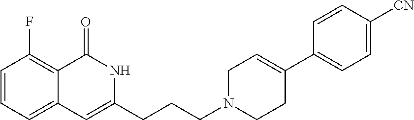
C1=CC=C2C(=C1F)C(=O)NC(CCCN1CCC(C3=CC=C([CN])C=C3)=CC1)=C2
